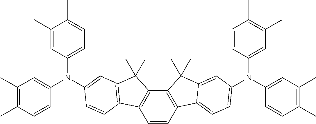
C1=CC2=C(C3=C1C1=C(C3(C)C)C=C(N(C3=CC(C)=C(C)C=C3)C3=CC=C(C)C(C)=C3)C=C1)C(C)(C)C1=CC(N(C3=CC(C)=C(C)C=C3)C3=CC(C)=C(C)C=C3)=CC=C21
